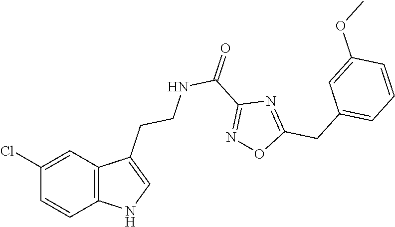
C12=C(C=C(Cl)C=C1)C(CCNC(C1=NOC(CC3=CC=CC(OC)=C3)=N1)=O)=CN2
